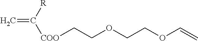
C([COO]CCOCCOC=C)([R])=C
